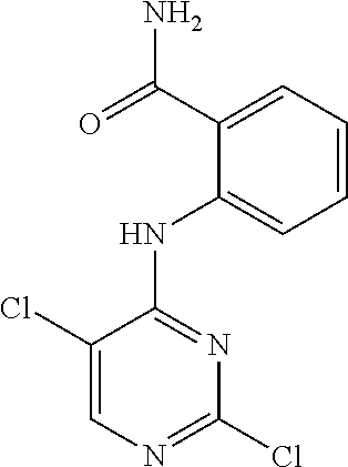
C1(Cl)=CN=C(Cl)N=C1NC1=CC=CC=C1C(=O)N
